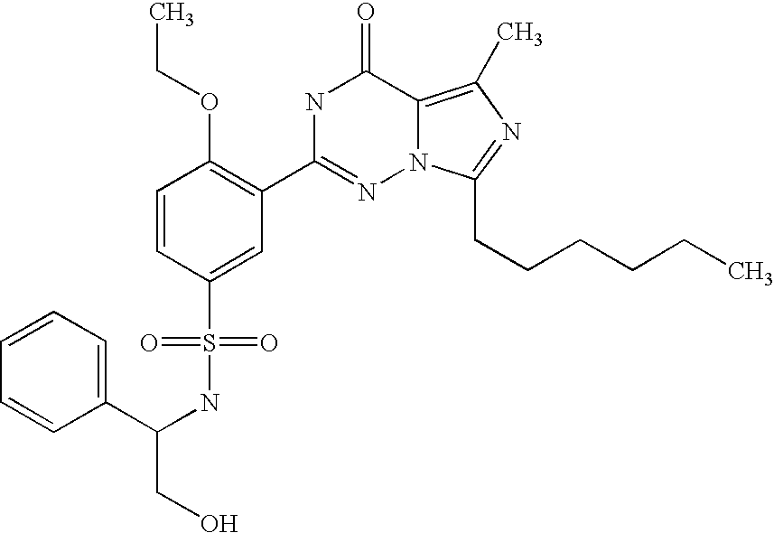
C1=CC(S(=O)(=O)NC(C2=CC=CC=C2)CO)=CC(C2=NN3C(=C(C)N=C3CCCCCC)C(=O)N2)=C1OCC
